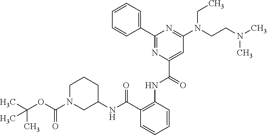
C1=CC=C(C2=NC(C(=O)NC3=C(C(NC4CCCN(C(OC(C)(C)C)=O)C4)=O)C=CC=C3)=CC(N(CCN(C)C)CC)=N2)C=C1
